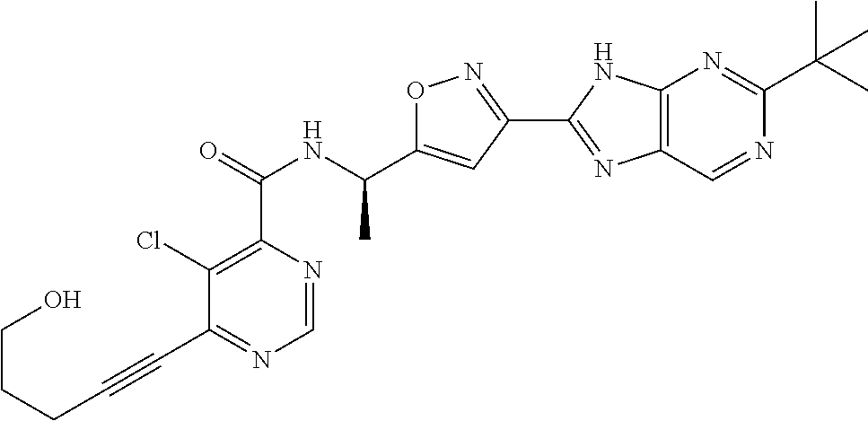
C1=NC(C(=O)NC(C2=CC(C3=NC4=C(N3)N=C(C(C)(C)C)N=C4)=NO2)C)=C(Cl)C(C#CCCCO)=N1
